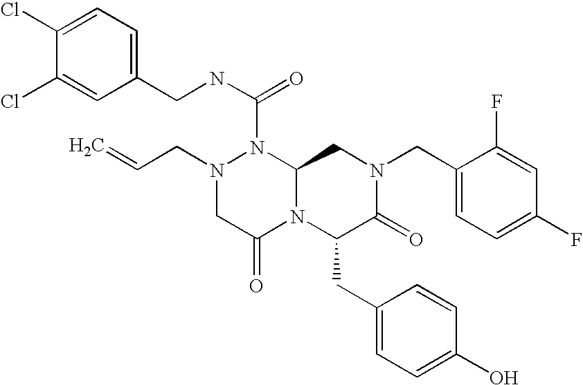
N(C(=O)N1N(CC=C)CC(=O)N2C1CN(CC1=CC=C(F)C=C1F)C(=O)C2CC1=CC=C(O)C=C1)CC1=CC=C(Cl)C(Cl)=C1
